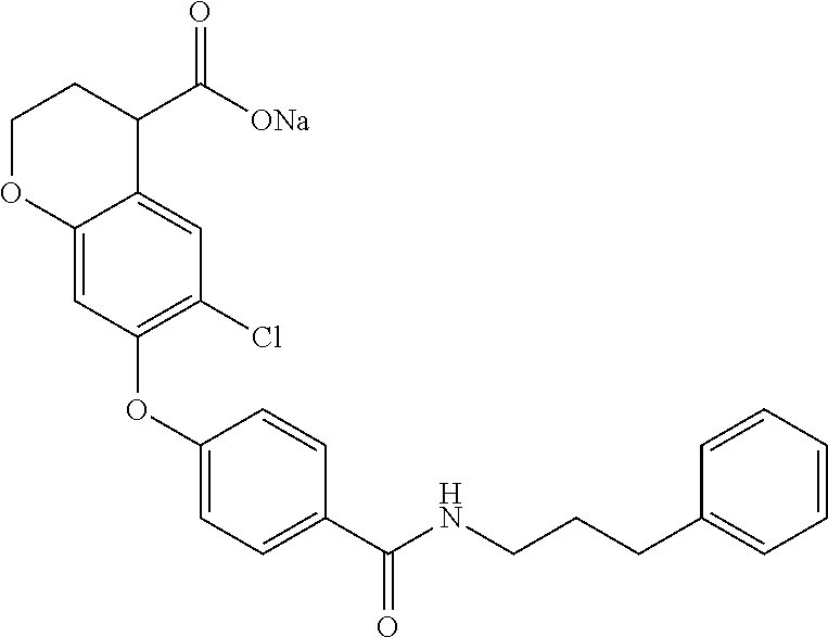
C1(OC2=C(Cl)C=C3C(=C2)OCCC3C([ONa])=O)=CC=C(C(NCCCC2=CC=CC=C2)=O)C=C1
